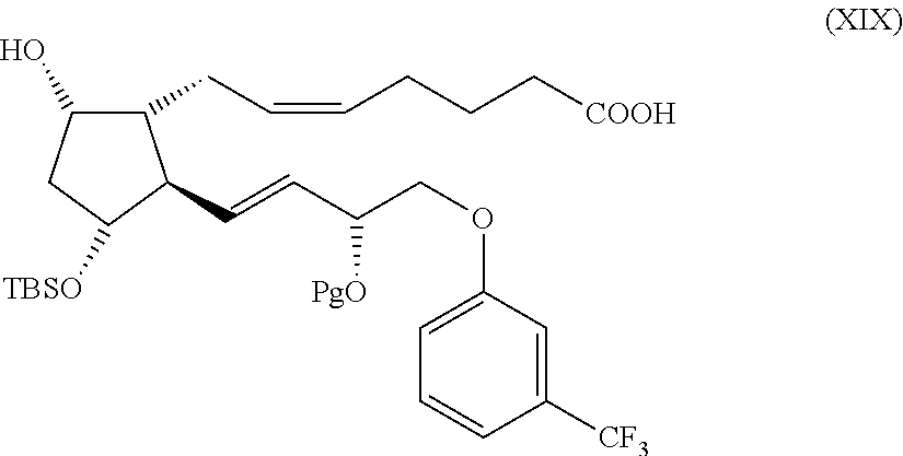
C1(CC=CCCC[COOH])C(O)CC([TBSO])C1C=CC(COC1=CC=CC([CF3])=C1)[PgO]
